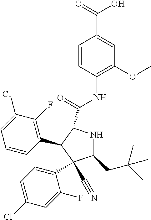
C1(CC(C)(C)C)NC(C(=O)NC2=C(OC)C=C(C(=O)O)C=C2)C(C2=C(F)C(Cl)=CC=C2)C1(C1=CC=C(Cl)C=C1F)C#N
